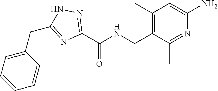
C1(C)=C(CNC(C2=NNC(CC3=CC=CC=C3)=N2)=O)C(C)=NC(N)=C1
